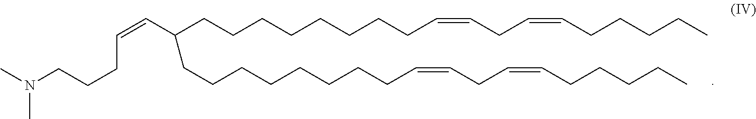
N(C)(CCCC=CC(CCCCCCCCC=CCC=CCCCCC)CCCCCCCCC=CCC=CCCCCC)C
